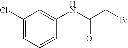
C1(Cl)=CC=CC(NC(CBr)=O)=C1
